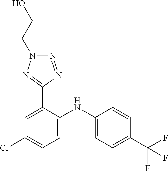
C1=CC(C(F)(F)F)=CC=C1NC1=CC=C(Cl)C=C1C1=NN(CCO)N=N1
